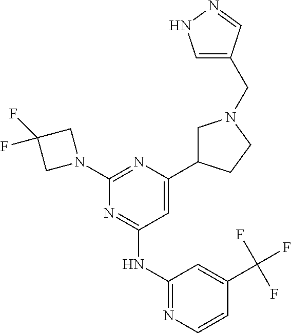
N1=C(NC2=NC=CC(C(F)(F)F)=C2)C=C(C2CN(CC3=CNN=C3)CC2)N=C1N1CC(F)(F)C1
